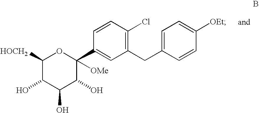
C1([HOCH2])C(O)C(O)C(O)C(C2=CC(CC3=CC=C([OEt])C=C3)=C(Cl)C=C2)([OMe])O1
